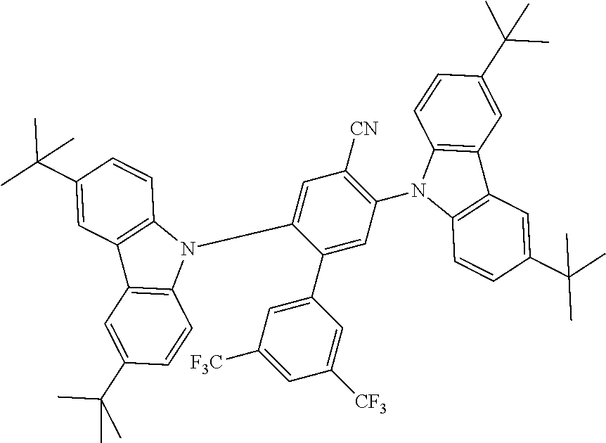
C1(C2=CC([F3C])=CC([CF3])=C2)=CC(N2C3=C(C4=C2C=CC(C(C)(C)C)=C4)C=C(C(C)(C)C)C=C3)=C([CN])C=C1N1C2=C(C3=C1C=CC(C(C)(C)C)=C3)C=C(C(C)(C)C)C=C2
